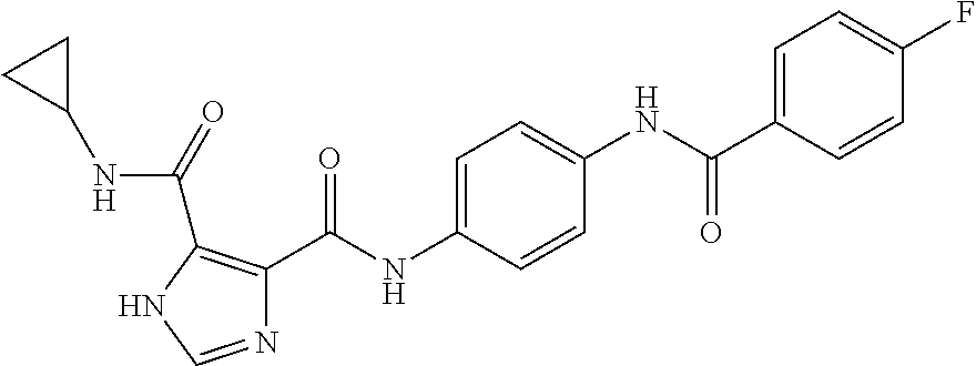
N1=CNC(C(=O)NC2CC2)=C1C(NC1=CC=C(NC(C2=CC=C(F)C=C2)=O)C=C1)=O
